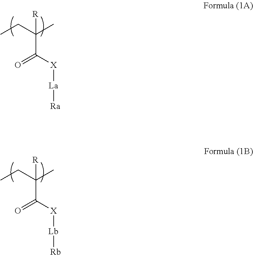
CCC(C)([R])C([X][La][Ra])=O.CCC(C)([R])C([X][Lb][Rb])=O
